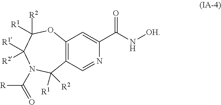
C12=C(C=NC(C(N[OH])=O)=C1)C([R1])([R2])N(C([R])=O)C([R1])([R2])C([R2])([R1])O2
